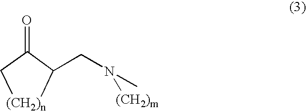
C(N([(CH2)m])C)C1[(CH2)n]CC1=O
